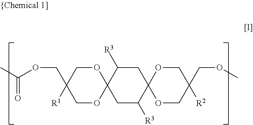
C1OC2(OCC1(COC(C)=O)[R1])CC([R3])C1(CC2[R3])OCC(COC)([R2])CO1
